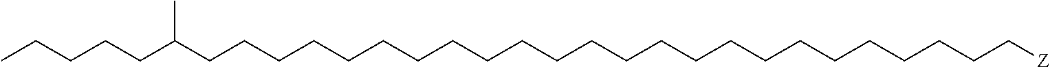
C(CCCCCCCCCCCCCCCCCCC[Z])CCCCC(CCCCC)C
